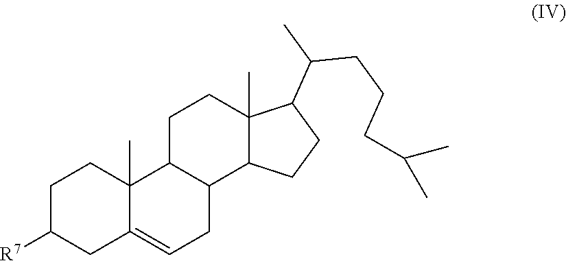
C1C([R7])CC2=CCC3C(C2(C)C1)CCC1(C)C3CCC1C(CCCC(C)C)C
